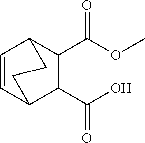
C1=CC2C(C(O)=O)C(C(OC)=O)C1CC2
